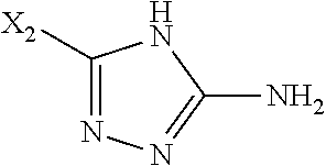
N1=C([X2])NC(N)=N1
